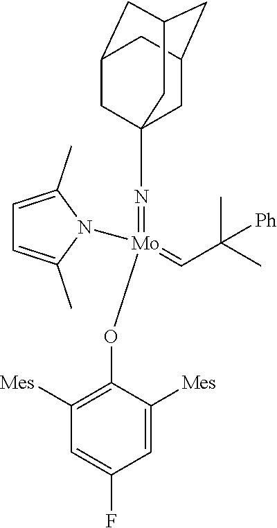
N(=[Mo](OC1=C([Mes])C=C(F)C=C1[Mes])(=CC(C)(C)[Ph])N1C(C)=CC=C1C)C12CC3CC(CC(C1)C3)C2
